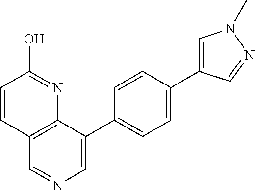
C1=CC(O)=NC2=C1C=NC=C2C1=CC=C(C2=CN(C)N=C2)C=C1
